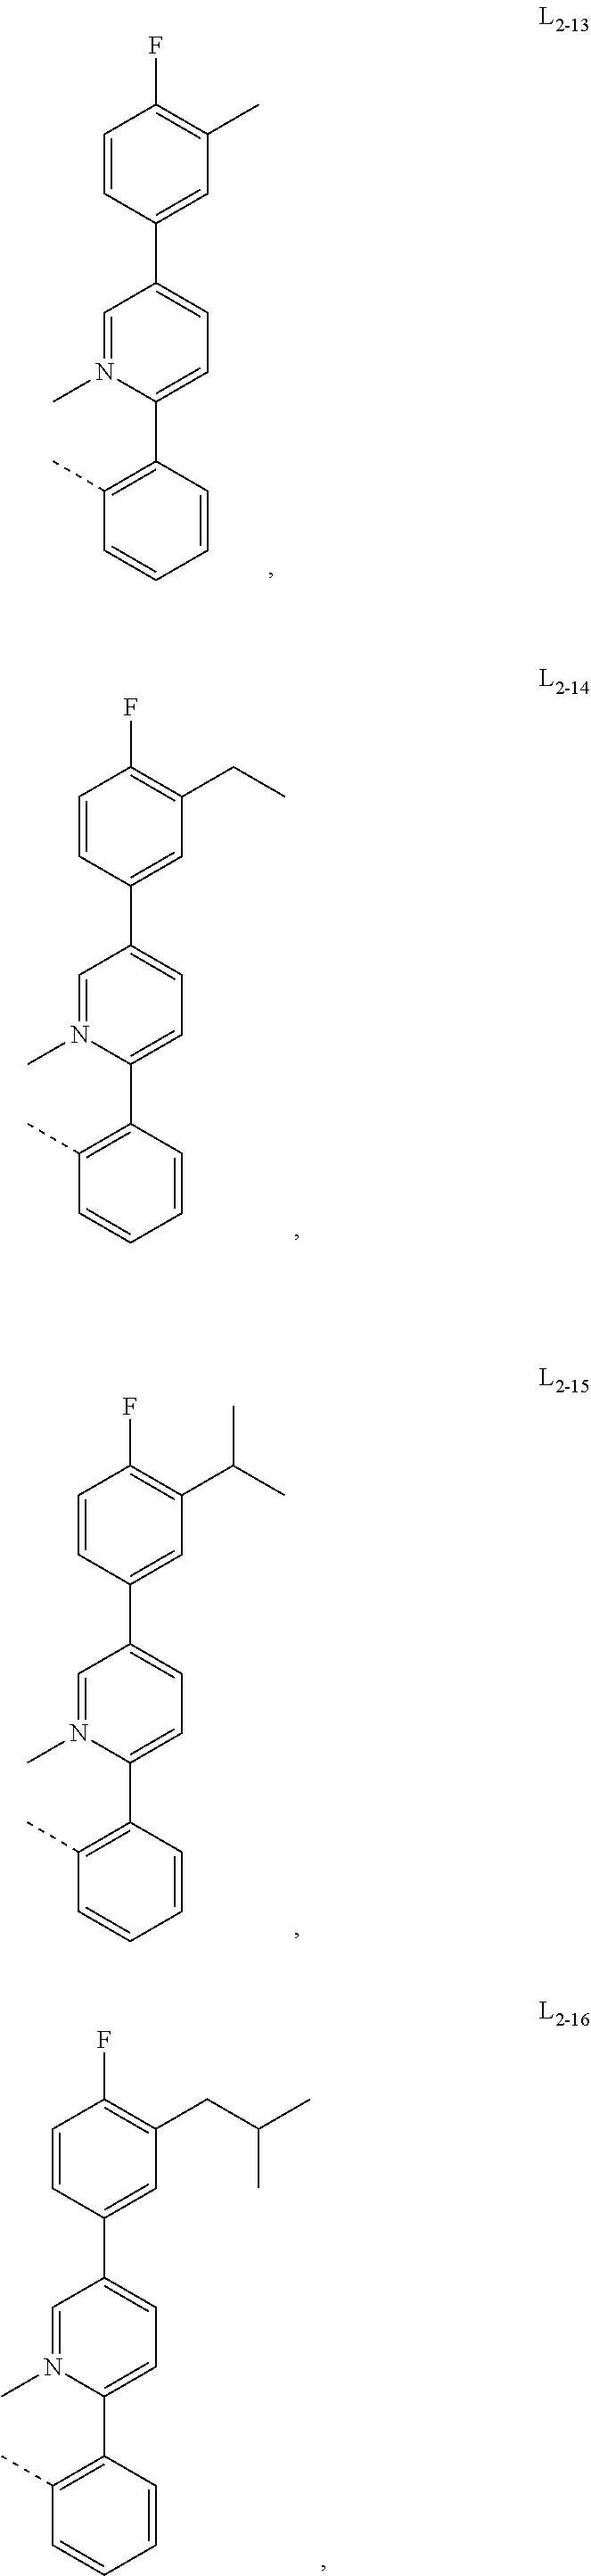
C1=CC(C2=CC=C(C3=C(C)C=CC=C3)N(C)=C2)=CC(C)=C1F.C1=CC(C2=CC=C(C3=C(C)C=CC=C3)N(C)=C2)=CC(CC)=C1F.C1=CC(C2=CC=C(C3=C(C)C=CC=C3)N(C)=C2)=CC(C(C)C)=C1F.C1=CC(C2=CC=C(C3=C(C)C=CC=C3)N(C)=C2)=CC(CC(C)C)=C1F
